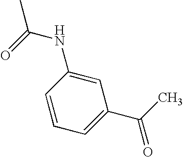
CC(=O)NC1=CC(C(C)=O)=CC=C1
